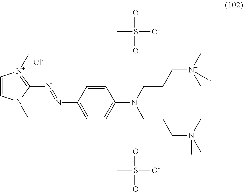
C1=CN(C)C(N=NC2=CC=C(N(CCC[N+](C)(C)C)CCC[N+](C)(C)C)C=C2)=[N+]1C.[Cl-].O=S(=O)([O-])C.O=S(=O)([O-])C
